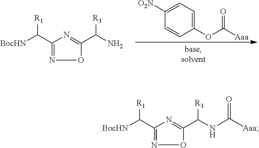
C1(C([BocHN])[R1])=NOC(C(N)[R3])=N1.C1=CC(OC([Aaa])=O)=CC=C1[O2N].C1(C([BocHN])[R1])=NOC(C(NC([Aaa])=O)[R3])=N1
